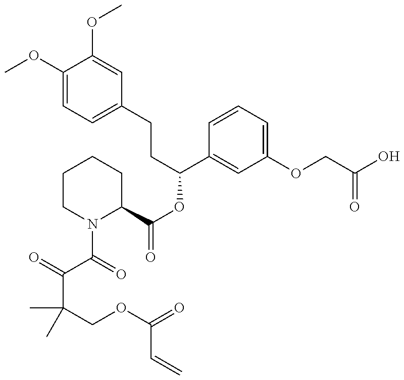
C1(OC)=CC=C(CCC(OC(=O)C2CCCCN2C(=O)C(=O)C(COC(=O)C=C)(C)C)C2=CC(OCC(O)=O)=CC=C2)C=C1OC
